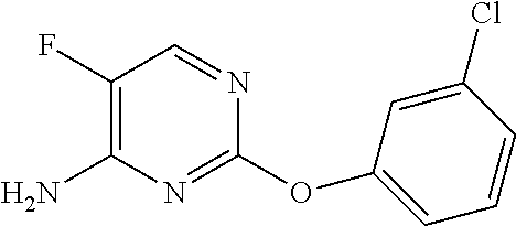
C1(F)=C(N)N=C(OC2=CC=CC(Cl)=C2)N=C1
